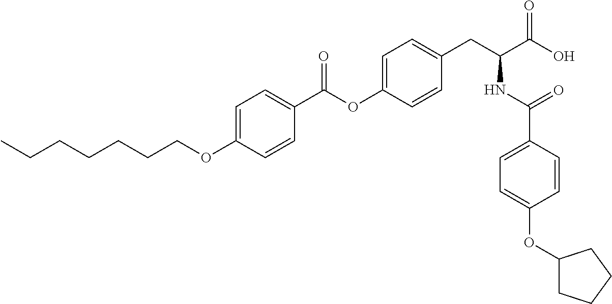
C1=C(OCCCCCCC)C=CC(C(OC2=CC=C(CC(C(O)=O)NC(C3=CC=C(OC4CCCC4)C=C3)=O)C=C2)=O)=C1
